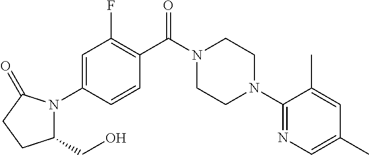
C1=C(N2C(CO)CCC2=O)C=CC(C(N2CCN(C3=NC=C(C)C=C3C)CC2)=O)=C1F
